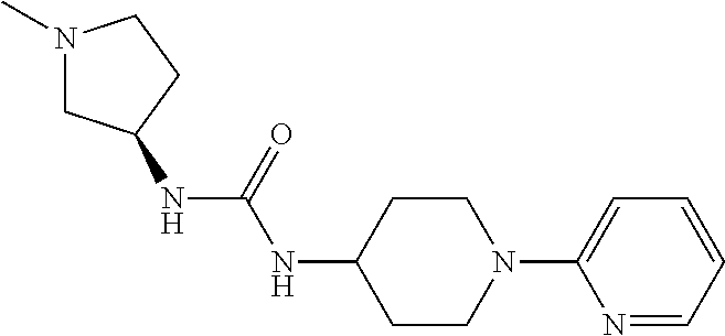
N1(C)CC(NC(=O)NC2CCN(C3=CC=CC=N3)CC2)CC1
